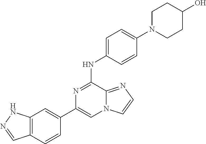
C1(C2=CC3=C(C=C2)C=NN3)=CN2C(=NC=C2)C(NC2=CC=C(N3CCC(O)CC3)C=C2)=N1
